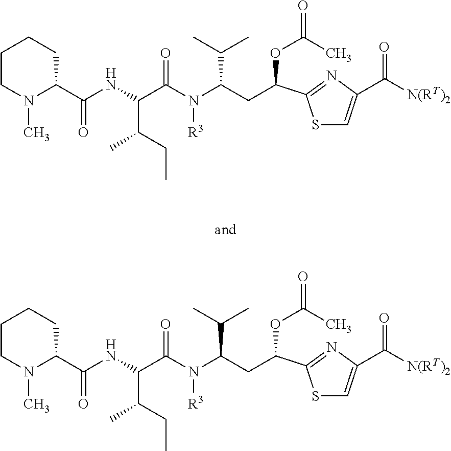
C1N(C)C(C(NC(C(N(C(CC(C2=NC(C([N(RT)2])=O)=CS2)OC(C)=O)C(C)C)[R3])=O)C(C)CC)=O)CCC1.C1N(C)C(C(NC(C(N(C(CC(C2=NC(C([N(RT)2])=O)=CS2)OC(C)=O)C(C)C)[R3])=O)C(C)CC)=O)CCC1
